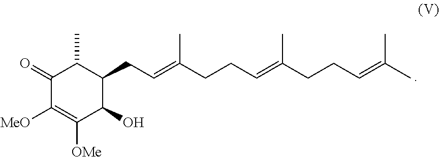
C1(=O)C([MeO])=C([OMe])C(O)C(CC=C(CCC=C(CCC=C(C)C)C)C)C1C
